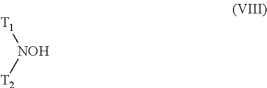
[T1][NOH][T2]
